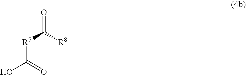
OC(=O)[R7]C(=O)[R8]
